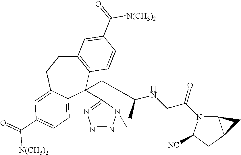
C12=C(C(CC(C)NCC(=O)N3C4C(CC3[CN])C4)(C3=NN=NN3C)C3=CC=C(C(=O)[N(CH3)2])C=C3CC1)C=CC(C(=O)[N(CH3)2])=C2
